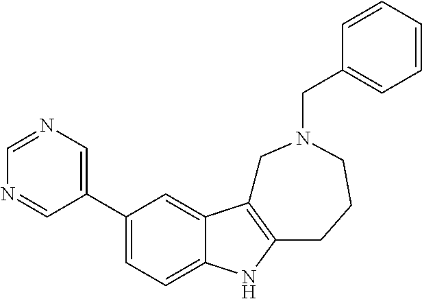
C1(C2=CN=CN=C2)=CC=C2C(=C1)C1=C(N2)CCCN(CC2=CC=CC=C2)C1
